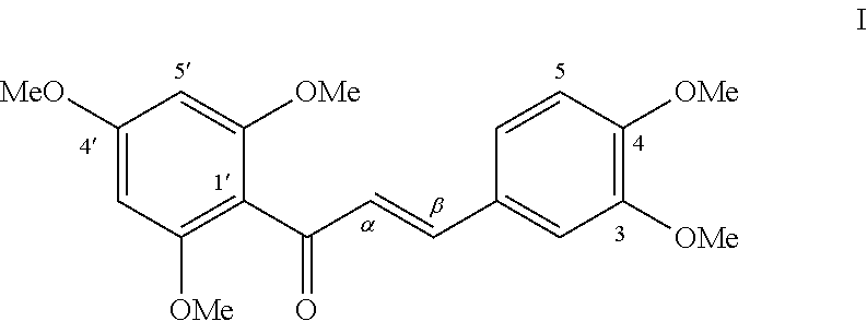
C1([MeO])=CC([OMe])=C(C(C=CC2=CC([OMe])=C([OMe])C=C2)=O)C([OMe])=C1
